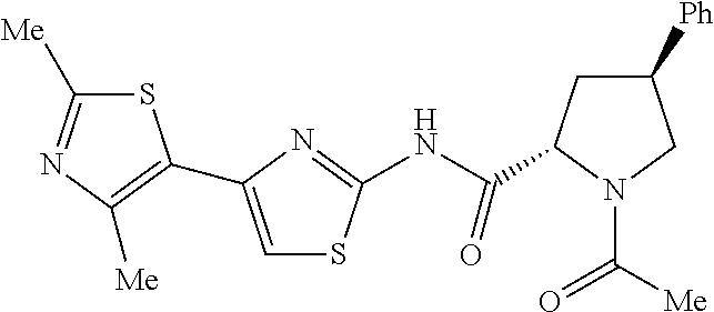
S1C([Me])=NC([Me])=C1C1=CSC(NC(C2CC([Ph])CN2C(=O)[Me])=O)=N1
